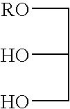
[RO]CC(O)CO
